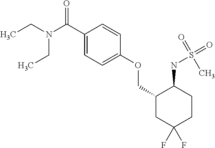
C(C1=CC=C(OCC2CC(F)(F)CCC2NS(=O)(C)=O)C=C1)(N(CC)CC)=O
